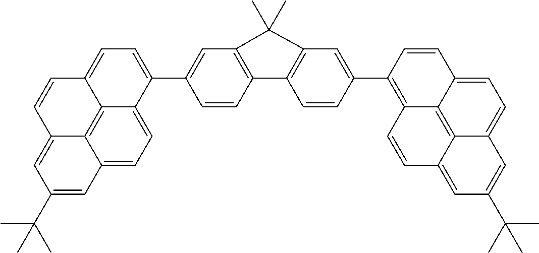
C1(C2=CC=C3C4=C5C(=CC=C24)C=C(C(C)(C)C)C=C5C=C3)=CC2=C(C=C1)C1=C(C=C(C3=C4C5=C6C(=CC(C(C)(C)C)=CC6=CC=C5C=C3)C=C4)C=C1)C2(C)C
